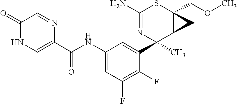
N1C=C(C(NC2=CC(F)=C(F)C(C3(C)C4C(COC)(SC(N)=N3)C4)=C2)=O)N=CC1=O
